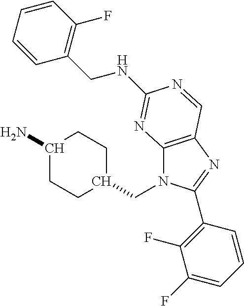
C12=C(N=C(C3=C(F)C(F)=CC=C3)N1CC1CCC(N)CC1)C=NC(NCC1=C(F)C=CC=C1)=N2
